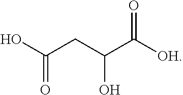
C(C(C([OH])=O)O)C(O)=O
